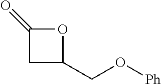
O(CC1CC(=O)O1)[Ph]
